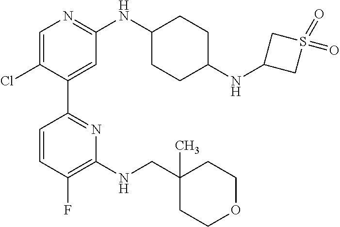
C1=C(Cl)C(C2=NC(NCC3(C)CCOCC3)=C(F)C=C2)=CC(NC2CCC(NC3CS(=O)(=O)C3)CC2)=N1
